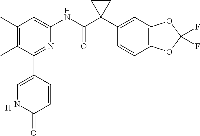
[H].C1(C)=C(C)C(C2=CNC(=O)C=C2)=NC(NC(C2(C3=CC4=C(C=C3)OC(F)(F)O4)CC2)=O)=C1
